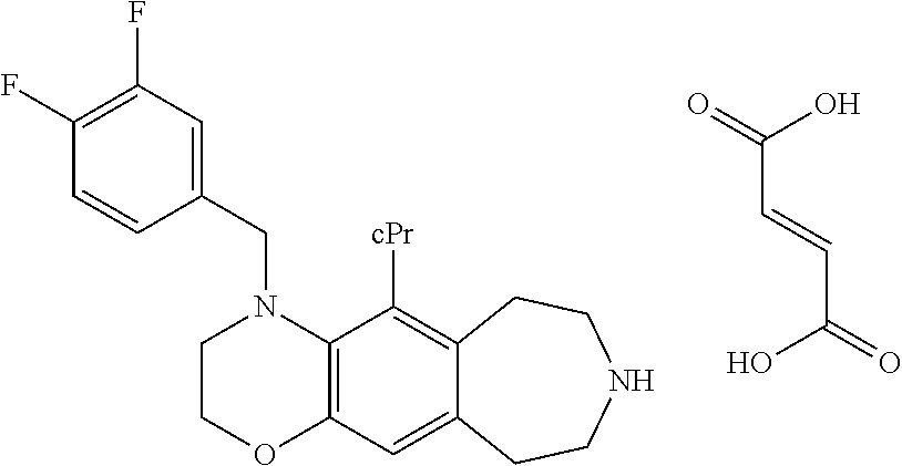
C12=C(C=C3C(=C1[cPr])CCNCC3)OCCN2CC1=CC(F)=C(F)C=C1.O=C(O)C=CC(O)=O
